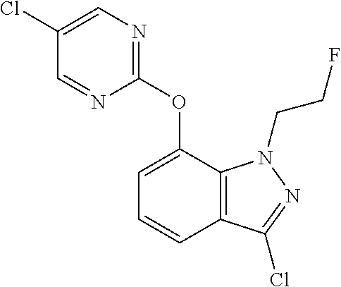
C1(Cl)=CN=C(OC2=CC=CC3=C2N(CCF)N=C3Cl)N=C1
